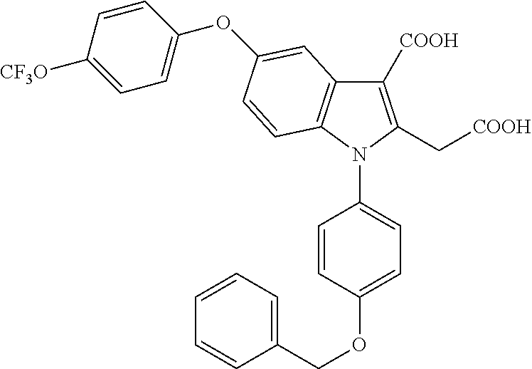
C1=CC(OCC2=CC=CC=C2)=CC=C1N1C(C[COOH])=C([COOH])C2=C1C=CC(OC1=CC=C([CF3O])C=C1)=C2
